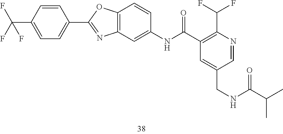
C1=C(CNC(=O)C(C)C)C=NC(C(F)F)=C1C(NC1=CC2=C(C=C1)OC(C1=CC=C(C(F)(F)F)C=C1)=N2)=O
